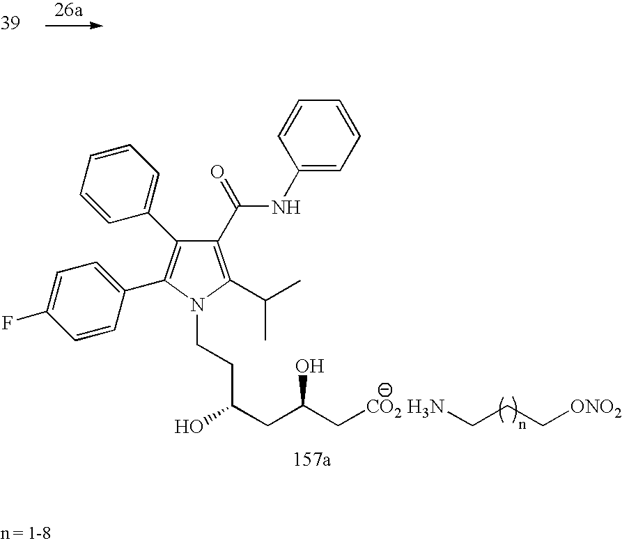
C1(C(NC2=CC=CC=C2)=O)=C(C(C)C)N(CCC(CC(C[CO2])O)O)C(C2=CC=C(F)C=C2)=C1C1=CC=CC=C1.NCCC[ONO2]
